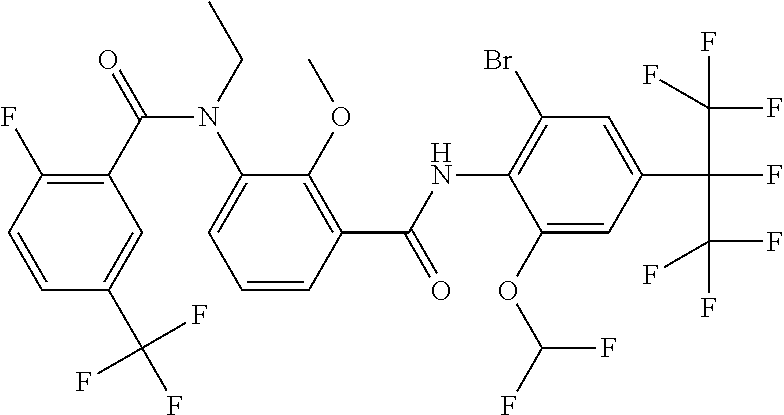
C1=CC(F)=C(C(=O)N(C2=CC=CC(C(NC3=C(Br)C=C(C(C(F)(F)F)(C(F)(F)F)F)C=C3OC(F)F)=O)=C2OC)CC)C=C1C(F)(F)F
